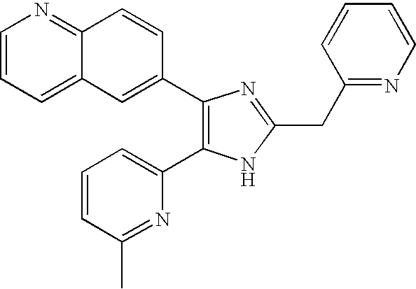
C1=CC=C2C(=N1)C=CC(C1=C(C3=CC=CC(C)=N3)NC(CC3=NC=CC=C3)=N1)=C2
